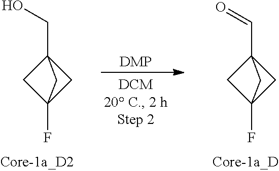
C12(CO)CC(F)(C1)C2.C12(C=O)CC(F)(C1)C2.[DMP]
